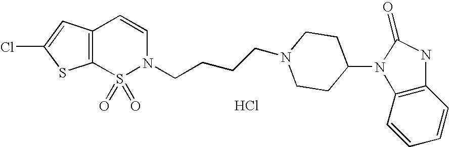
C12=C(C=C(Cl)S1)C=CN(CCCCN1CCC(N3C4=C(NC3=O)C=CC=C4)CC1)S2(=O)=O.Cl
